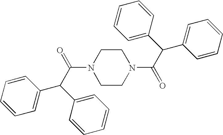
C1CN(C(C(C2=CC=CC=C2)C2=CC=CC=C2)=O)CCN1C(=O)C(C1=CC=CC=C1)C1=CC=CC=C1
